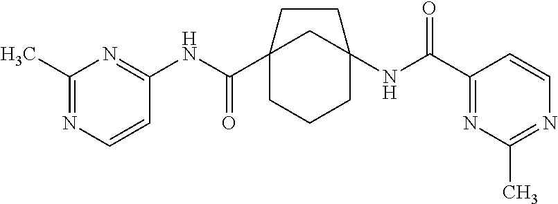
C12(C(NC3=NC(C)=NC=C3)=O)CCCC(NC(C3=NC(C)=NC=C3)=O)(C1)CC2
